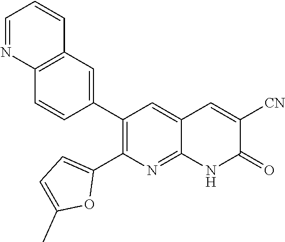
C12=C(C=C(C3=C(C4=CC=C(C)O4)N=C4C(=C3)C=C([CN])C(=O)N4)C=C1)C=CC=N2
